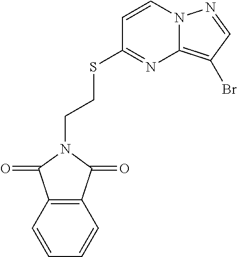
C1=CN2C(=C(Br)C=N2)N=C1SCCN1C(=O)C2=C(C1=O)C=CC=C2
